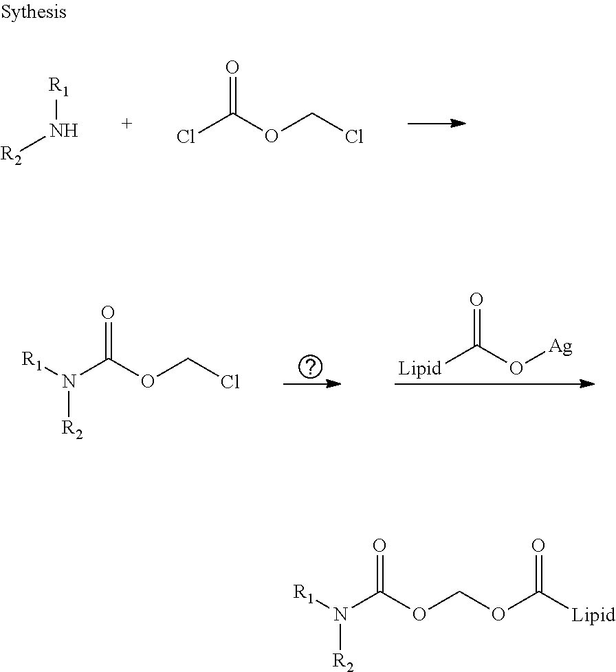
N([R1])[R2].ClC(OCCl)=O.[Lipid]C(O[Ag])=O.N(C(OCCl)=O)([R2])[R1].N(C(OCOC([Lipid])=O)=O)([R2])[R1]
